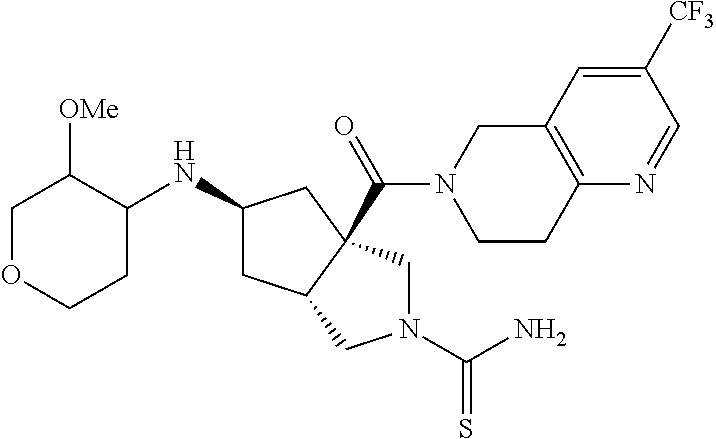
C1OCCC(NC2CC3C(C(=O)N4CCC5=C(C4)C=C([CF3])C=N5)(C2)CN(C(=S)N)C3)C1[OMe]
